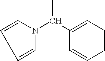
C1=CC=C(C(C)N2C=CC=C2)C=C1
